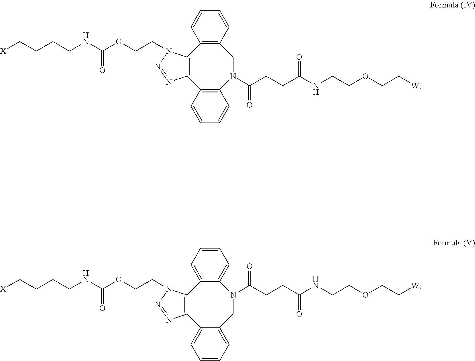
C1=CC2=C(C=C1)C1=C(C3=C(N(C(CCC(NCCOCC[W])=O)=O)C2)C=CC=C3)N=NN1CCOC(NCCCC[X])=O.C1=CC=C2C(=C1)N(C(CCC(NCCOCC[W])=O)=O)CC1=CC=CC=C1C1=C2N(CCOC(NCCCC[X])=O)N=N1
